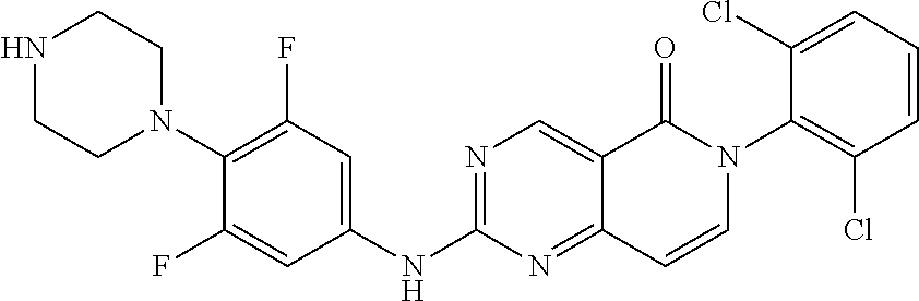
N1CCN(C2=C(F)C=C(NC3=NC=C4C(=N3)C=CN(C3=C(Cl)C=CC=C3Cl)C4=O)C=C2F)CC1
